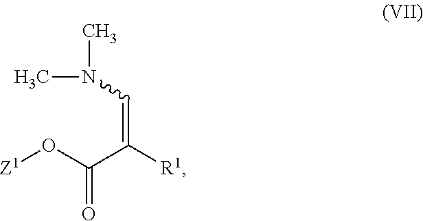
[Z1]OC(C([R1])=CN(C)C)=O
